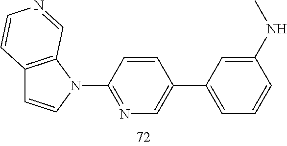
C12=C(N(C3=NC=C(C4=CC=CC(NC)=C4)C=C3)C=C1)C=NC=C2
